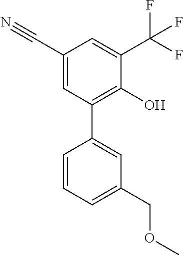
C1=C(C2=C(O)C(C(F)(F)F)=CC(C#N)=C2)C=CC=C1COC
